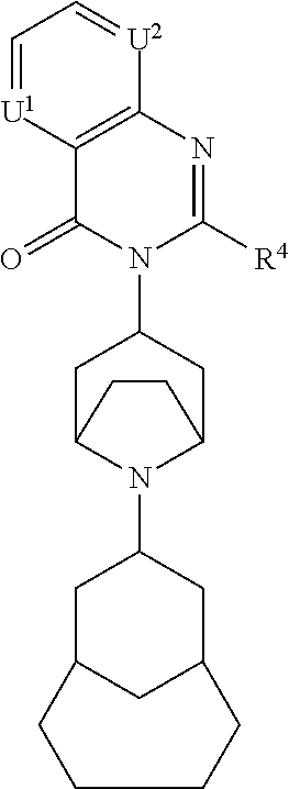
C12=C(N=C([R4])N(C3CC4N(C5CC6CC(C5)CCCC6)C(C3)CC4)C1=O)[U2]=CC=[U1]2
